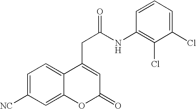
C1=C([NC])C=C2C(=C1)C(CC(=O)NC1=C(Cl)C(Cl)=CC=C1)=CC(=O)O2
